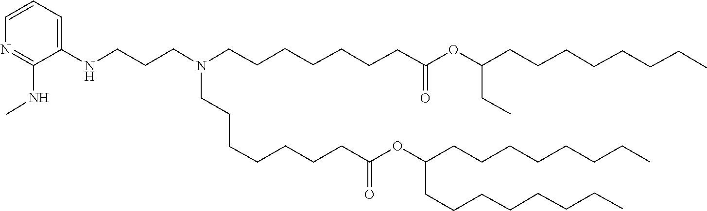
C(C(=O)OC(CCCCCCCC)CCCCCCCC)CCCCCCN(CCCNC1=CC=CN=C1NC)CCCCCCCC(OC(CC)CCCCCCCC)=O
